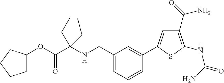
C1(OC(C(NCC2=CC=CC(C3=CC(C(N)=O)=C(NC(=O)N)S3)=C2)(CC)CC)=O)CCCC1
